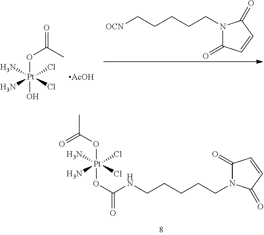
N[Pt](N)(Cl)(Cl)(OC(=O)C)OC(NCCCCCN1C(=O)C=CC1=O)=O.N[Pt](N)(Cl)(Cl)(OC(C)=O)O.[AcOH].[OCN]CCCCCN1C(=O)C=CC1=O
